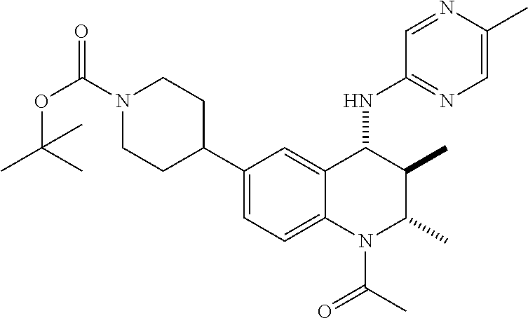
C1(C2CCN(C(OC(C)(C)C)=O)CC2)=CC=C2C(=C1)C(NC1=NC=C(C)N=C1)C(C)C(C)N2C(C)=O
